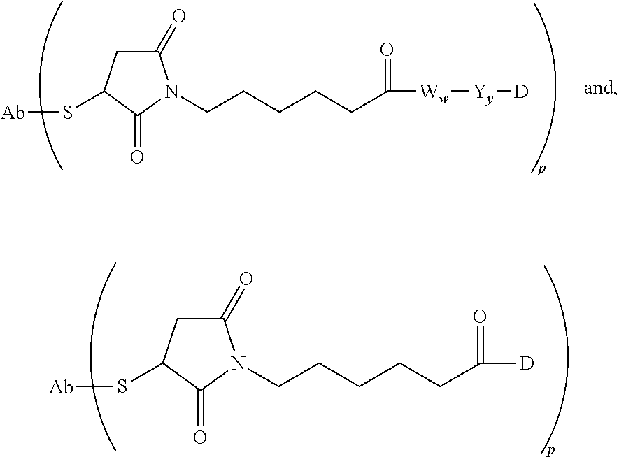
C1(=O)CC(S[Ab])C(=O)N1CCCCCC([Ww][Yy][D])=O.C1(=O)CC(S[Ab])C(=O)N1CCCCCC([D])=O
